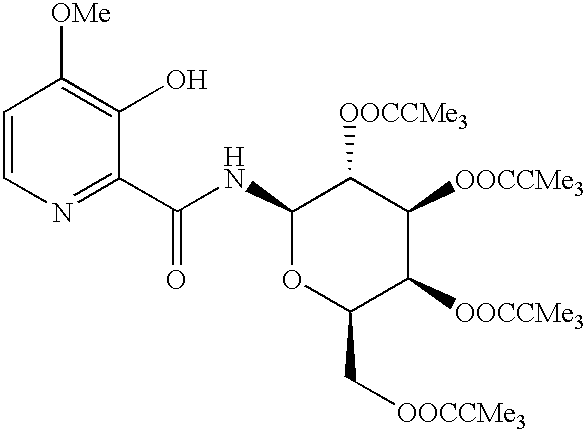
C(C1=NC=CC([OMe])=C1O)(=O)NC1OC(C[OOCCMe3])C([OOCCMe3])C([OOCCMe3])C1[OOCCMe3]
